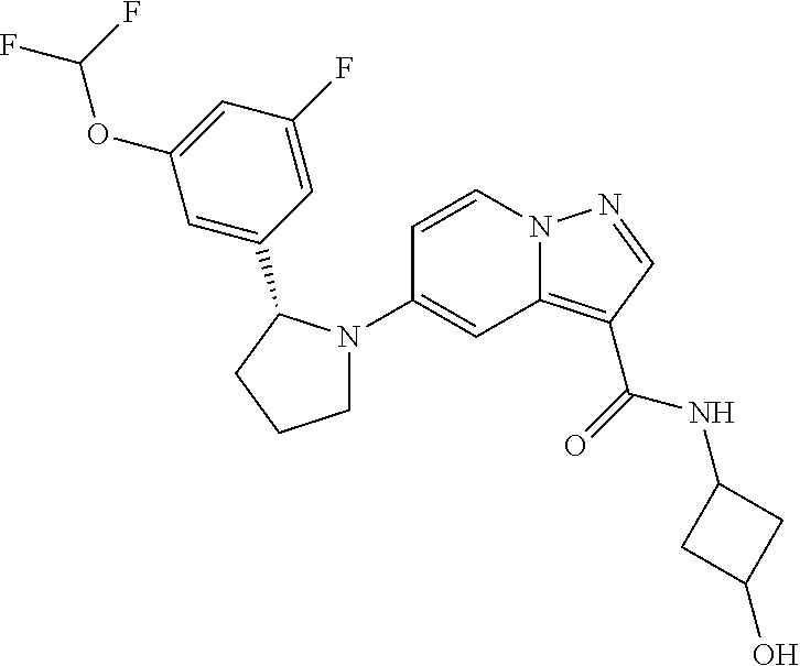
N12C(=C(C(=O)NC3CC(O)C3)C=N1)C=C(N1CCCC1C1=CC(OC(F)F)=CC(F)=C1)C=C2
